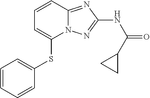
C1=CC2=NC(NC(C3CC3)=O)=NN2C(SC2=CC=CC=C2)=C1
